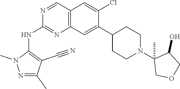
N1(C)C(NC2=NC3=C(C=N2)C=C(Cl)C(C2CCN(C4(C)COCC4O)CC2)=C3)=C(C#N)C(C)=N1
